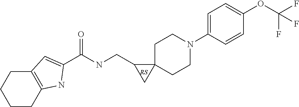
C12=C(CCCC1)NC(C(NCC1CC13CCN(C1=CC=C(OC(F)(F)F)C=C1)CC3)=O)=C2
